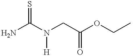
NC(N(CC(OCC)=O)[H])=S
